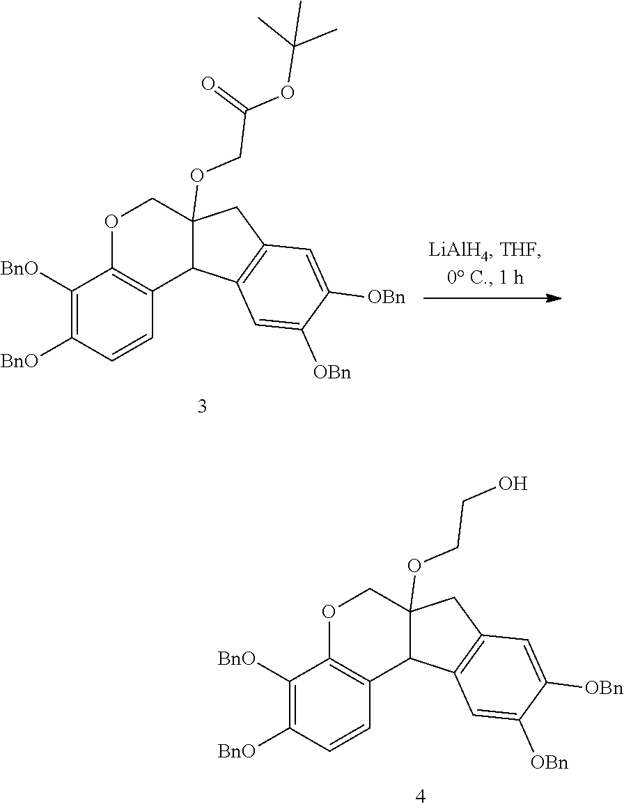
C1([BnO])=C([BnO])C=CC2=C1OCC1(OCCO)C2C2=C(C1)C=C([OBn])C([OBn])=C2.C1([BnO])=C([BnO])C=CC2=C1OCC1(OCC(=O)OC(C)(C)C)C2C2=C(C1)C=C([OBn])C([OBn])=C2
